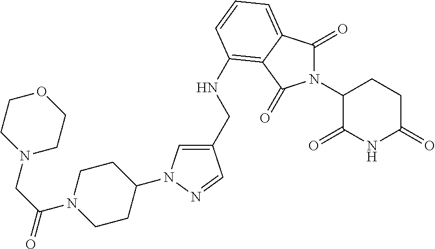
C1(CNC2=C3C(=CC=C2)C(=O)N(C2C(=O)NC(=O)CC2)C3=O)=CN(C2CCN(C(CN3CCOCC3)=O)CC2)N=C1
